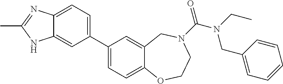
C1(C2=CC=C3C(=C2)NC(C)=N3)=CC=C2C(=C1)CN(C(N(CC)CC1=CC=CC=C1)=O)CCO2
